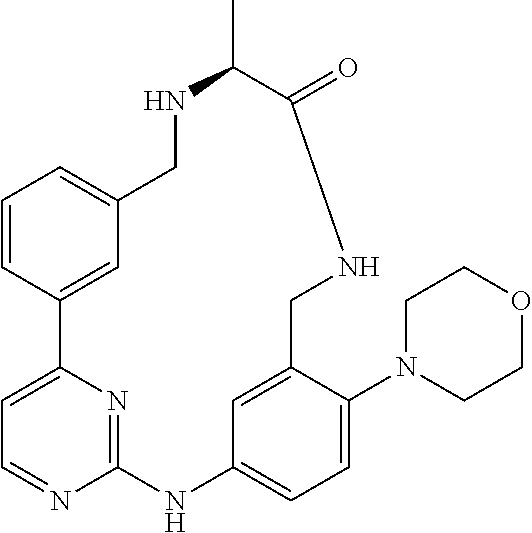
C1=CC2=CC(=C1)CNC(C)C(=O)NCC1=CC(=CC=C1N1CCOCC1)NC1=NC2=CC=N1
